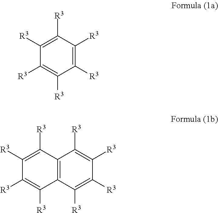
C1([R3])=C([R3])C([R3])=C([R3])C([R3])=C1[R3].C1([R3])=C([R3])C2=C(C([R3])=C1[R3])C([R3])=C([R3])C([R3])=C2[R3]
